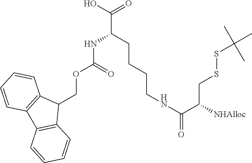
C12=C(C=CC=C1)C(COC(NC(CCCCNC(C(CSSC(C)(C)C)[NHAlloc])=O)C(O)=O)=O)C1=C2C=CC=C1
